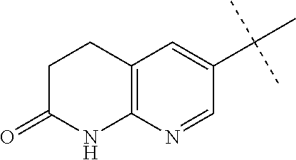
C1C(=O)NC2=C(C1)C=C(C(C)(C)C)C=N2
